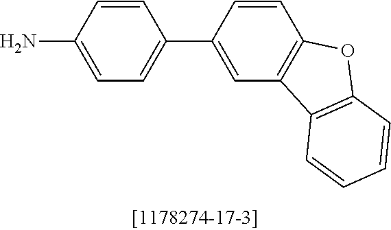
C1=CC(C2=CC=C(N)C=C2)=CC2=C1OC1=C2C=CC=C1
